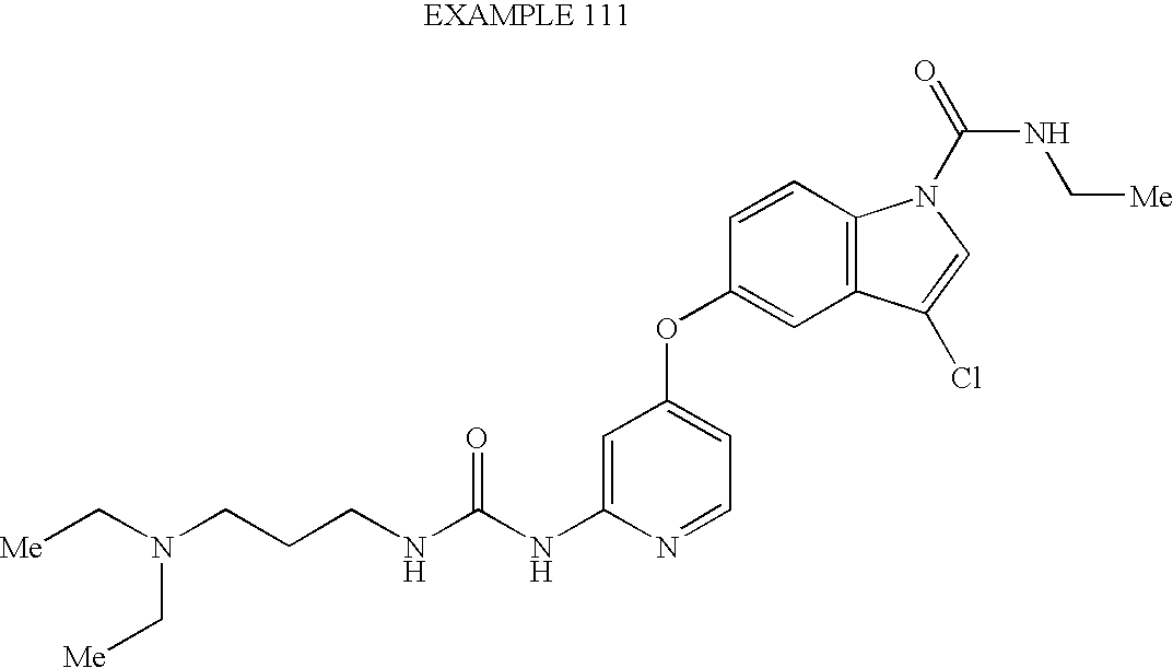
C1=C(NC(NCCCN(C[Me])C[Me])=O)N=CC=C1OC1=CC2=C(C=C1)N(C(=O)NC[Me])C=C2Cl
